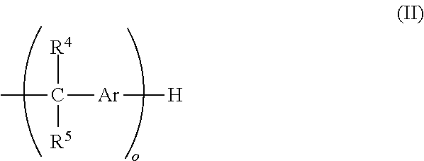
CC([Ar][H])([R4])[R5]
